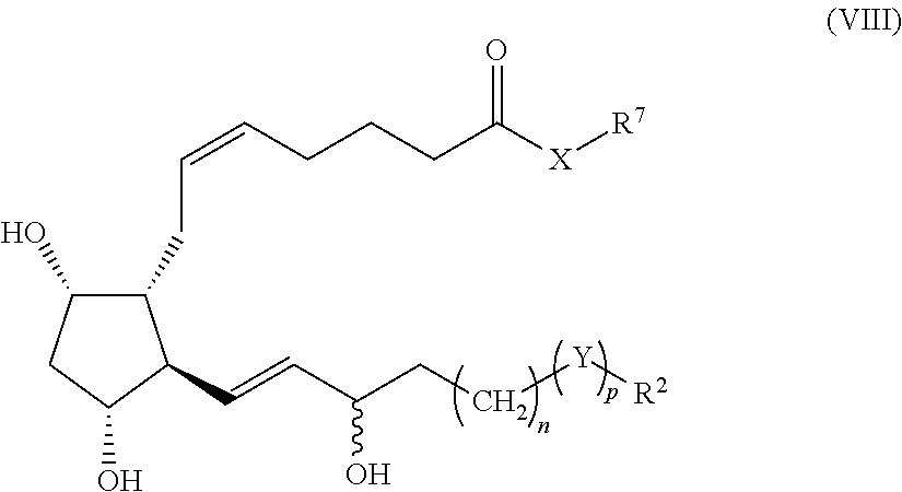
C1(O)CC(O)C(C=CC(CC[Y][R2])O)C1CC=CCCCC([X][R7])=O
